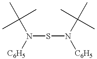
N(SN([C6H5])C(C)(C)C)([C6H5])C(C)(C)C
